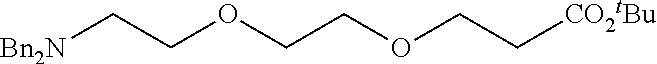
[Bn2N]CCOCCOCC[CO2tBu]
